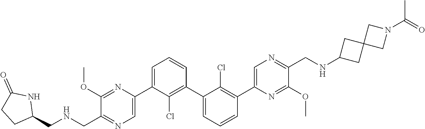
C1(OC)=NC(C2=CC=CC(C3=CC=CC(C4=CN=C(CNC5CC6(C5)CN(C(=O)C)C6)C(OC)=N4)=C3Cl)=C2Cl)=CN=C1CNCC1NC(=O)CC1
